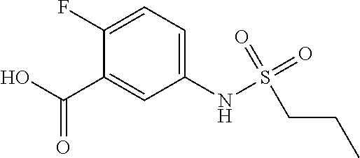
C1=C(F)C(C(O)=O)=CC(NS(=O)(=O)CCC)=C1
